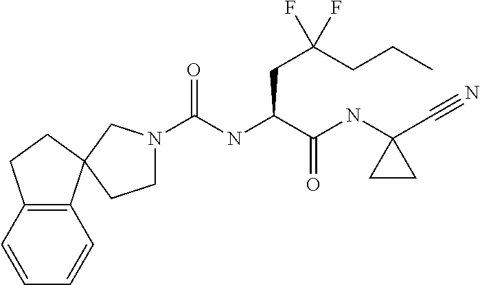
C(NC(C(NC1(C#N)CC1)=O)CC(CCC)(F)F)(=O)N1CCC2(C1)C1=C(CC2)C=CC=C1
